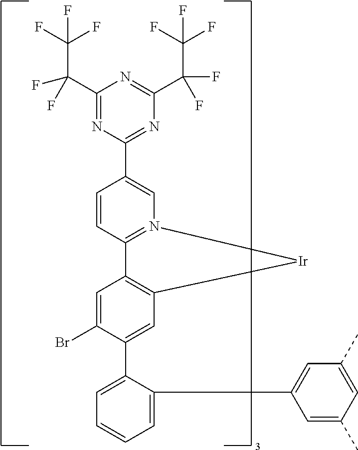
C1(C(F)(C(F)(F)F)F)=NC(C2=CN3=C(C=C2)C2=C(C=C(C4=CC=CC=C4C4=CC(C)=CC(C)=C4)C(Br)=C2)[Ir]3)=NC(C(F)(F)C(F)(F)F)=N1
